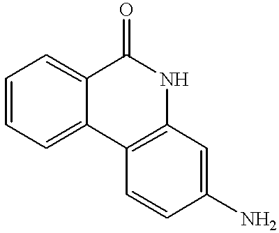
C1=CC=C2C(=C1)C(=O)NC1=C2C=CC(N)=C1
